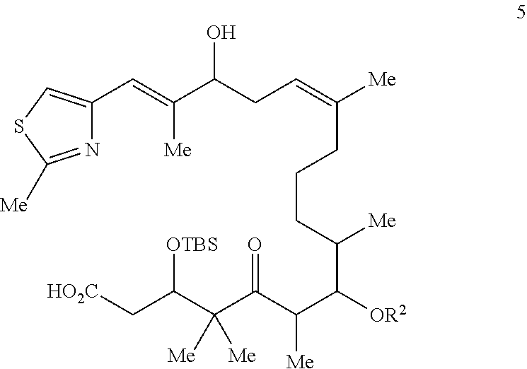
N1=C([Me])SC=C1C=C(C(CC=C([Me])CCCC(C([OR2])C(C(C(C(C[HO2C])[OTBS])([Me])[Me])=O)[Me])[Me])O)[Me]
